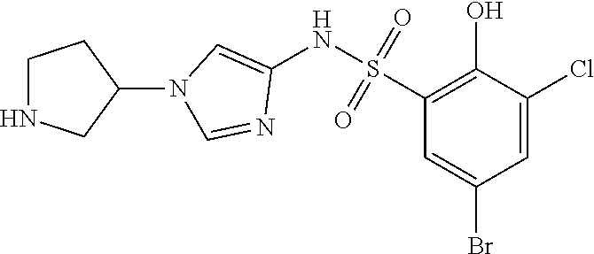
C1(S(NC2=CN(C3CCNC3)C=N2)(=O)=O)=C(O)C(Cl)=CC(Br)=C1
